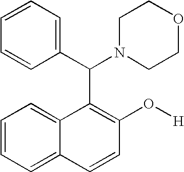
C1=CC(C(N2CCOCC2)C2=C(O[H])C=CC3=CC=CC=C23)=CC=C1
